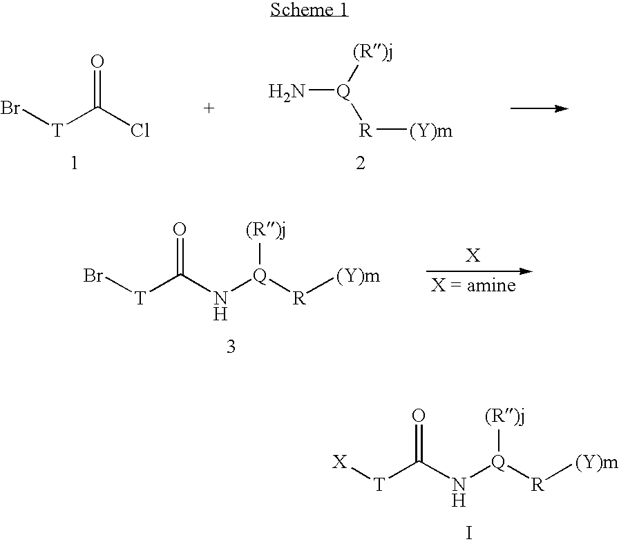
Br[T]C(Cl)=O.N[Q]([(R)j])[R][(Y)m].Br[T]C(N[Q]([R][(Y)m])[(R)j])=O.[X][T]C(N[Q]([R][(Y)m])[(R)j])=O.I
